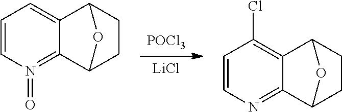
[POCl3].[LiCl].C1=CN=C2C3CCC(C2=C1Cl)O3.C1=CN(=O)=C2C3CCC(C2=C1)O3
